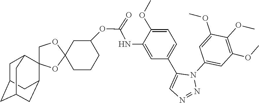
C1C2CC3CC(C4(C1C3)COC1(O4)CC(OC(=O)NC3=CC(C4=CN=NN4C4=CC(OC)=C(OC)C(OC)=C4)=CC=C3OC)CCC1)C2
